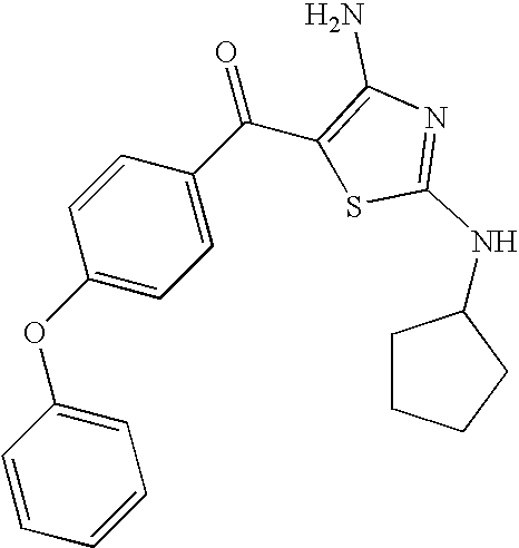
C1=CC=CC=C1OC1=CC=C(C(C2=C(N)N=C(NC3CCCC3)S2)=O)C=C1
